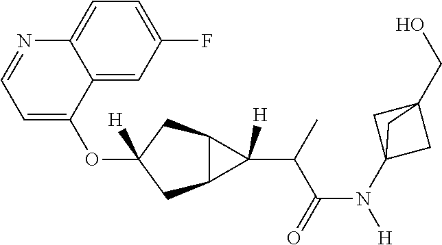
C12C(CC(OC3=CC=NC4=CC=C(F)C=C34)([H])C1)C2([H])C(C(=O)N([H])C12CC(CO)(C1)C2)C
